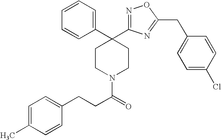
C(CC(N1CCC(C2=CC=CC=C2)(C2=NOC(CC3=CC=C(Cl)C=C3)=N2)CC1)=O)C1=CC=C(C)C=C1
